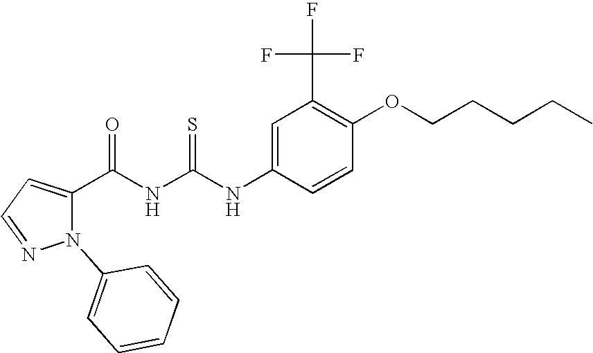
C(NC(NC1=CC(C(F)(F)F)=C(OCCCCC)C=C1)=S)(=O)C1=CC=NN1C1=CC=CC=C1
